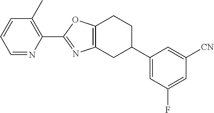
C12=C(CC(C3=CC(F)=CC([CN])=C3)CC1)N=C(C1=C(C)C=CC=N1)O2
